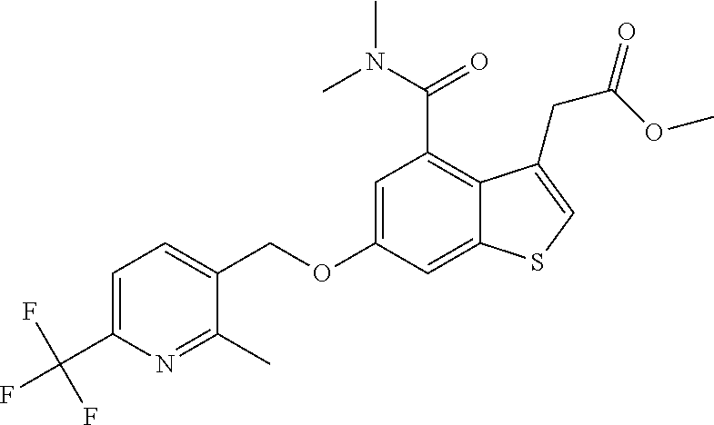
C(OC1=CC(C(=O)N(C)C)=C2C(=C1)SC=C2CC(=O)OC)C1=CC=C(C(F)(F)F)N=C1C
